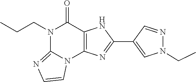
N1(CCC)C2=NC=CN2C2=C(C1=O)NC(C1=CN(CC)N=C1)=N2
